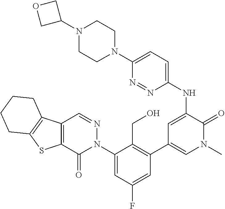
C12=C(C(=O)N(C3=CC(F)=CC(C4=CN(C)C(=O)C(NC5=CC=C(N6CCN(C7COC7)CC6)N=N5)=C4)=C3CO)N=C1)SC1=C2CCCC1
